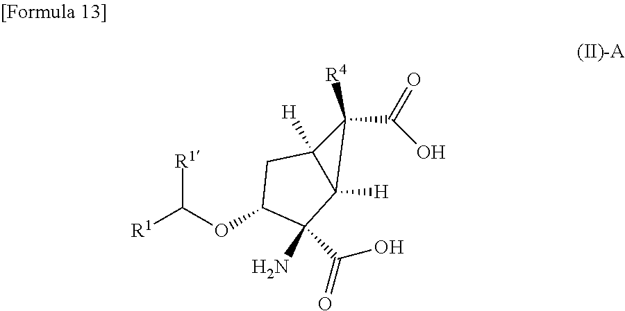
[R1]C(OC1CC2([H])C([H])(C2([R4])C(=O)O)C1(N)C(=O)O)[R1]
